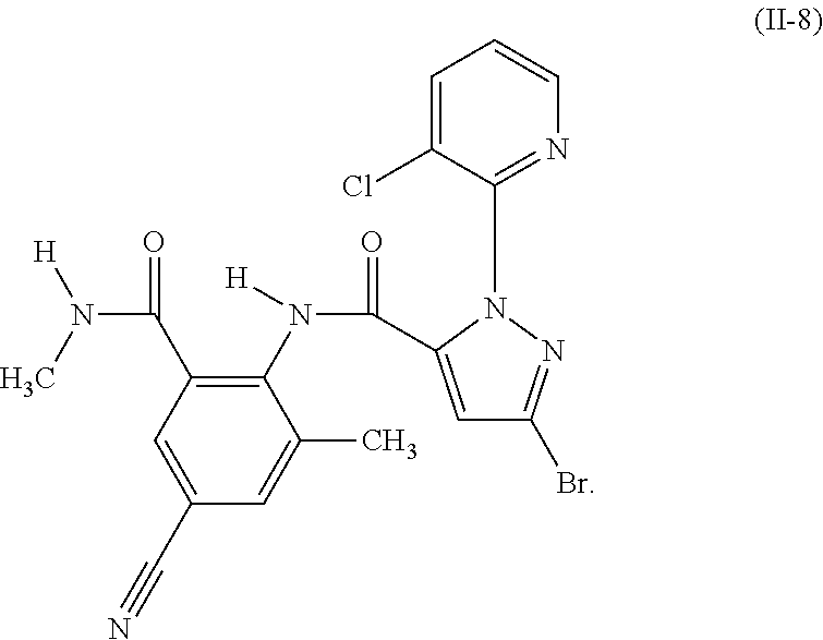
C1(C#N)=CC(C(N(C)[H])=O)=C(N(C(=O)C2=CC(Br)=NN2C2=NC=CC=C2Cl)[H])C(C)=C1
